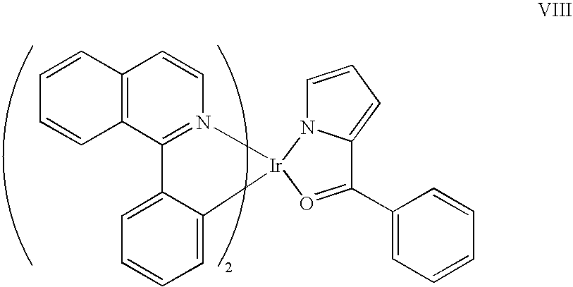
C12=C(C3=N(C=C1)[Ir]1(C4=CC=CC=C34)N3C(=CC=C3)C(C3=CC=CC=C3)=O1)C=CC=C2
